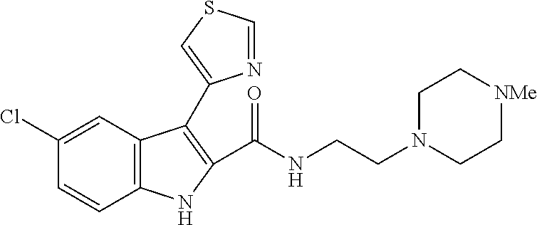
C1(Cl)=CC2=C(C=C1)NC(C(NCCN1CC[NMe]CC1)=O)=C2C1=CSC=N1
